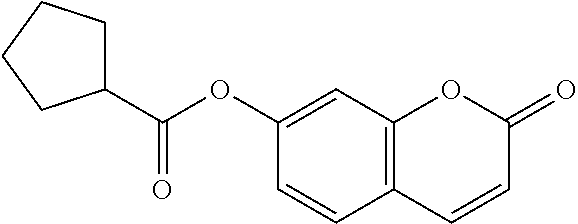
C12=C(C=C(OC(C3CCCC3)=O)C=C1)OC(=O)C=C2
